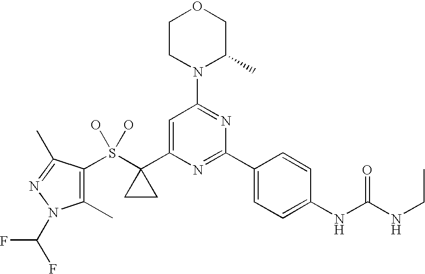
C1CN(C2=NC(C3=CC=C(NC(NCC)=O)C=C3)=NC(C3(S(O)(O)C4=C(C)N(C(F)F)N=C4C)CC3)=C2)C(C)CO1
